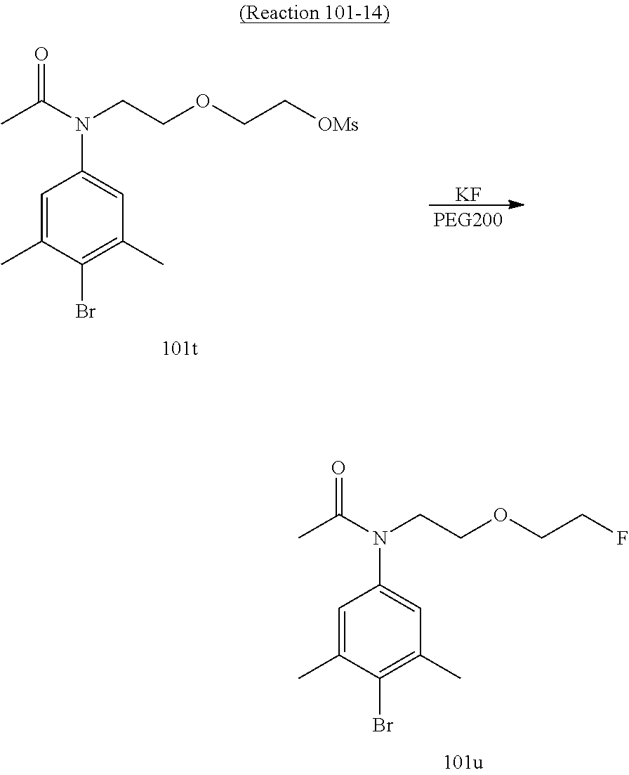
C1=C(C)C(Br)=C(C)C=C1N(C(C)=O)CCOCCF.C1=C(C)C(Br)=C(C)C=C1N(C(C)=O)CCOCC[OMs].[KF]
